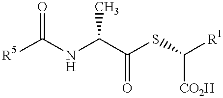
[CO2H]C(SC(C(NC([R5])=O)C)=O)[R1]
